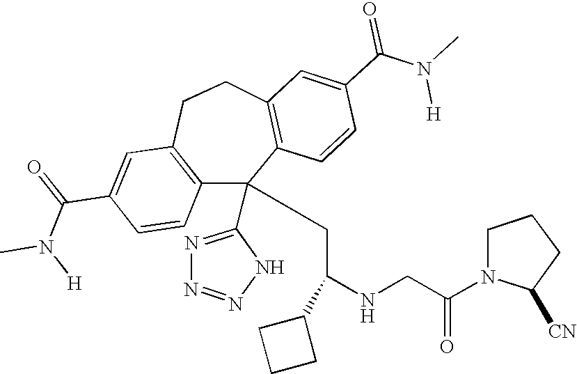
C1(C(=O)N(C)[H])=CC2=C(C=C1)C(C1=NN=NN1)(CC(NCC(N1C([CN])CCC1)=O)C1CCC1)C1=C(CC2)C=C(C(N(C)[H])=O)C=C1
